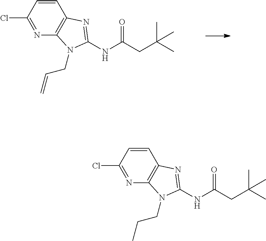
C1=CC(Cl)=NC2=C1N=C(NC(=O)CC(C)(C)C)N2CC=C.C1=CC(Cl)=NC2=C1N=C(NC(=O)CC(C)(C)C)N2CCC
